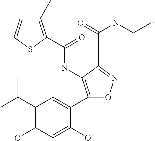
C(=O)(NC1=C(C2=CC(C(C)C)=C(O)C=C2O)ON=C1C(=O)NCC)C1=C(C)C=CS1
